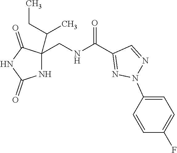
N1C(CNC(C2=NN(C3=CC=C(F)C=C3)N=C2)=O)(C(C)CC)C(=O)NC1=O
